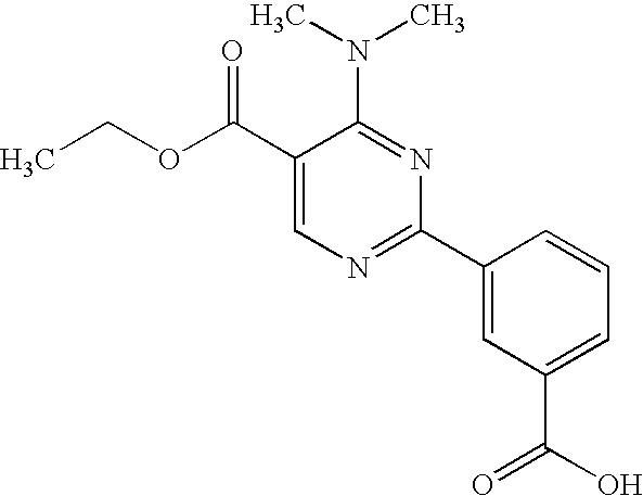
C1(C(OCC)=O)=CN=C(C2=CC(C(O)=O)=CC=C2)N=C1N(C)C
